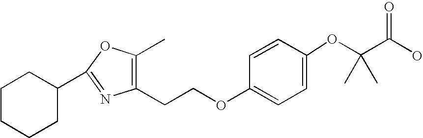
C1CC(C2=NC(CCOC3=CC=C(OC(C(O)=O)(C)C)C=C3)=C(C)O2)CCC1
